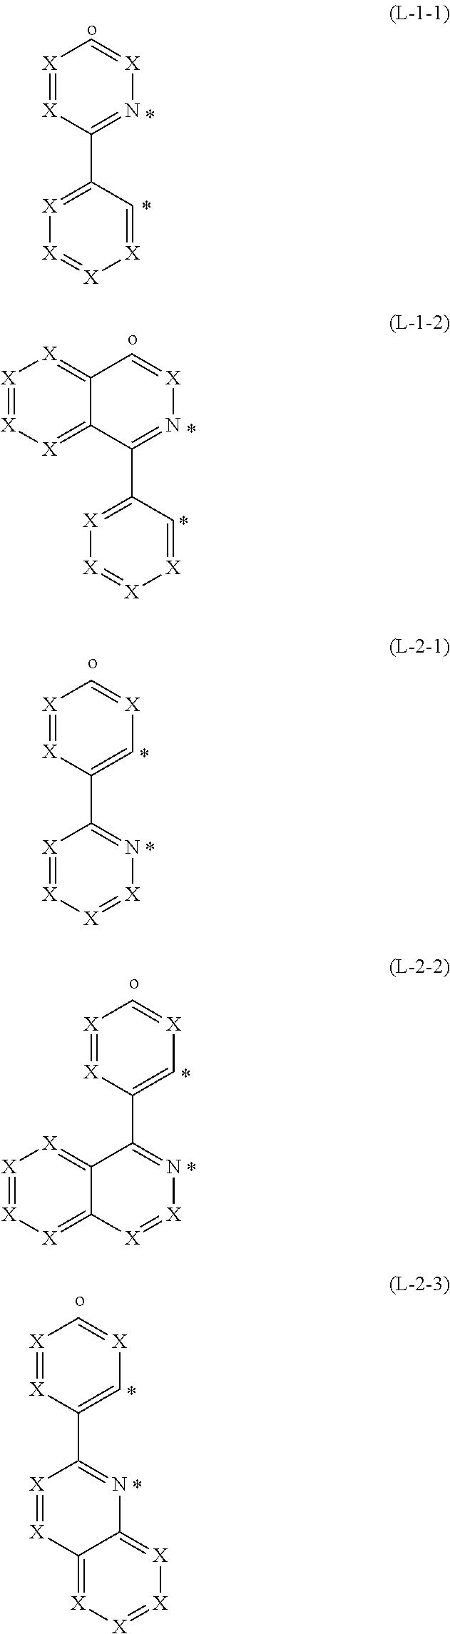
[X]1=[X]C(C2=[X][X]=[X][X]=C2)=N[X]=C1.o.C12=[X][X]=[X][X]=C1C(C1=[X][X]=[X][X]=C1)=N[X]=C2.o.[X]1=[X]C(C2=N[X]=[X][X]=[X]2)=C[X]=C1.o.[X]1=[X]C(C2=N[X]=[X]C3=[X][X]=[X][X]=C23)=C[X]=C1.o.[X]1=[X]C(C2=NC3=[X][X]=[X][X]=C3[X]=[X]2)=C[X]=C1.o
